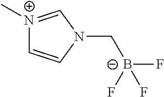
[N+]1(C)=CN(C[B-](F)(F)F)C=C1
